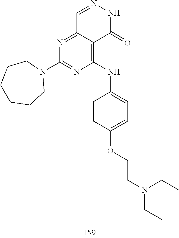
C1=NNC(=O)C2=C(NC3=CC=C(OCCN(CC)CC)C=C3)N=C(N3CCCCCC3)N=C12
